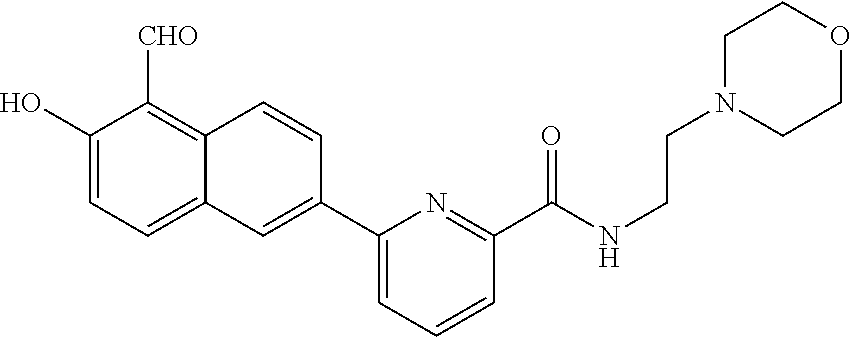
C1(O)=CC=C2C(=C1[CHO])C=CC(C1=CC=CC(C(NCCN3CCOCC3)=O)=N1)=C2
